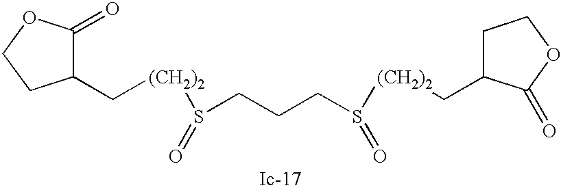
[(CH2)2](S(CCCS([(CH2)2]CC1CCOC1=O)=O)=O)CC1C(=O)OCC1
